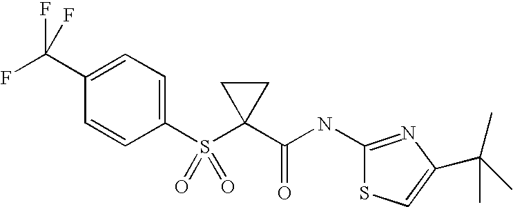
C1=CC(S(C2(C(NC3=NC(C(C)(C)C)=CS3)=O)CC2)(=O)=O)=CC=C1C(F)(F)F
